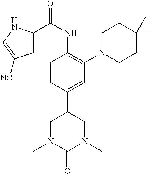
C1=CC(C2CN(C)C(=O)N(C)C2)=CC(N2CCC(C)(C)CC2)=C1NC(C1=CC([NC])=CN1)=O
